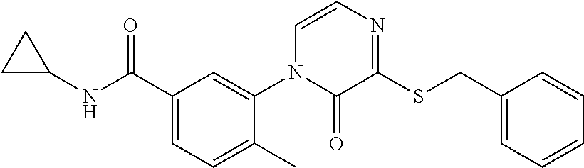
C1(C(NC2CC2)=O)=CC=C(C)C(N2C(=O)C(SCC3=CC=CC=C3)=NC=C2)=C1
